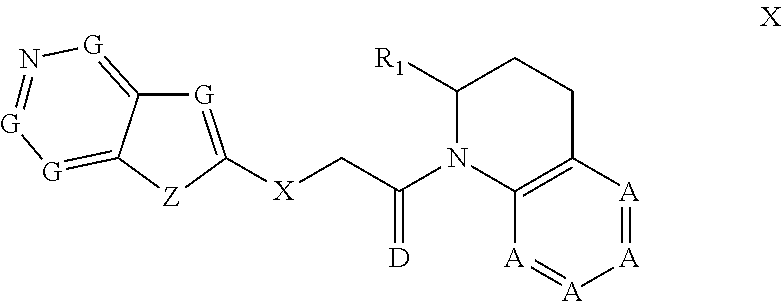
C12=[G]N=[G][G]=C1[Z]C([X]CC(N1C3=C(CCC1[R1])[A]=[A][A]=[A]3)=[D])=[G]2
